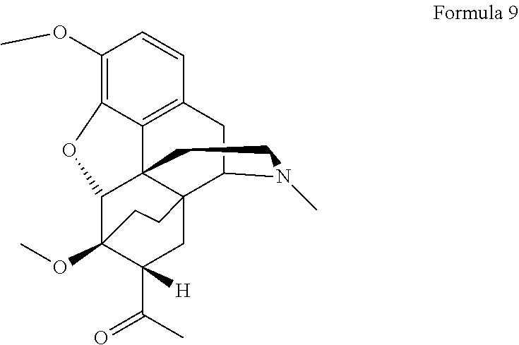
C1(OC)=C2C3=C(C=C1)CC1C45C3(C(C(OC)(C(C(C)=O)([H])C4)CC5)O2)CCN1C
